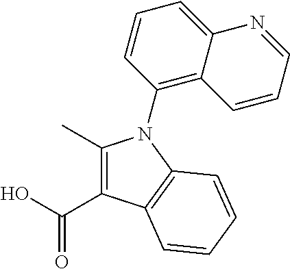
C1(C)=C(C(O)=O)C2=C(N1C1=C3C(=CC=C1)N=CC=C3)C=CC=C2
